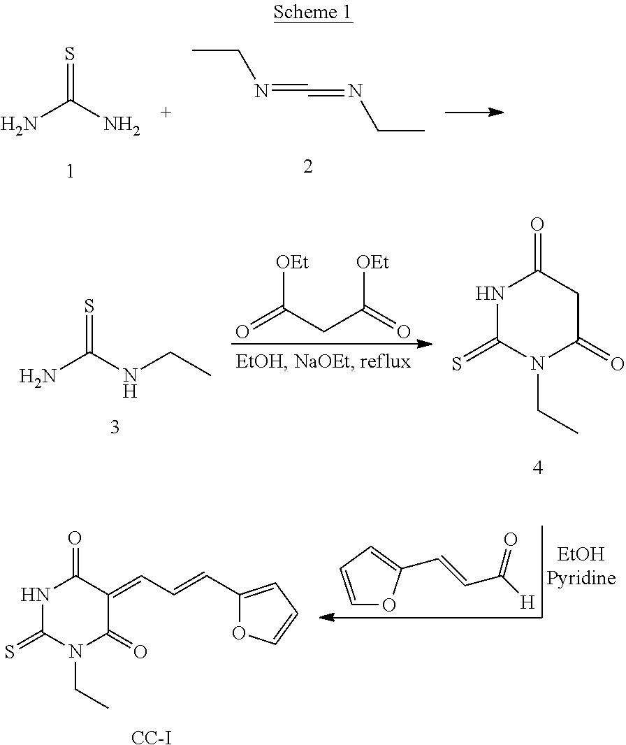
NC(N)=S.CCN=C=NCC.N1C(=S)N(CC)C(=O)CC1=O.NC(NCC)=S.O=C(CC(=O)[OEt])[OEt].C1=CC=C(C=CC([H])=O)O1.N1C(=S)N(CC)C(=O)C(=CC=CC2=CC=CO2)C1=O.[CC-I]
